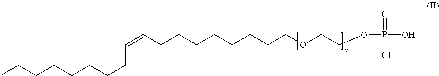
CCCCCCCCC=CCCCCCCCCOCCOP([OH])(=O)O
